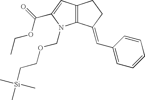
C12=C(C=C(C(=O)OCC)N1COCC[Si](C)(C)C)CCC2=CC1=CC=CC=C1
